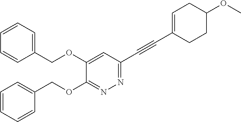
C1(COC2=CC(C#CC3=CCC(OC)CC3)=NN=C2OCC2=CC=CC=C2)=CC=CC=C1
